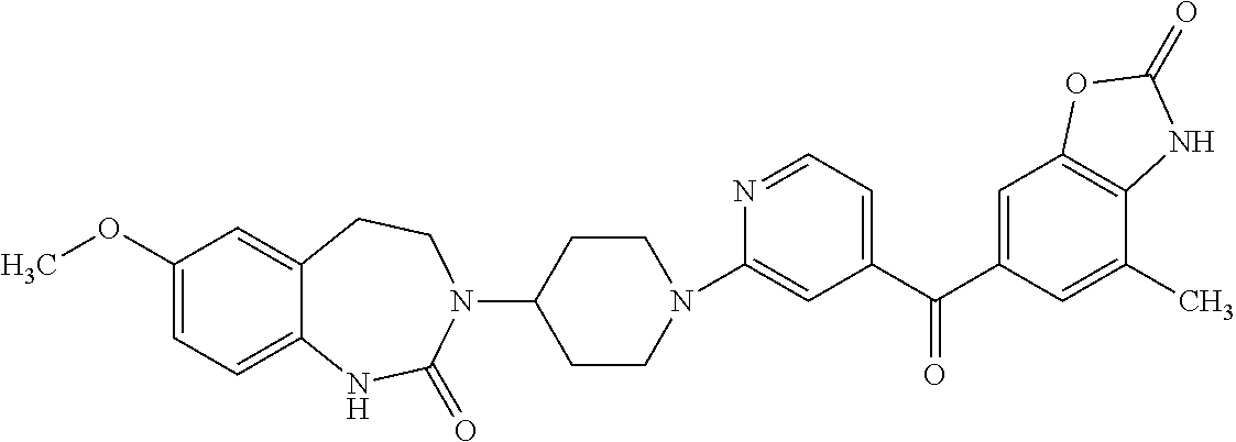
N1(C2=CC(C(C3=CC4=C(C(C)=C3)NC(=O)O4)=O)=CC=N2)CCC(N2CCC3=CC(OC)=CC=C3NC2=O)CC1
